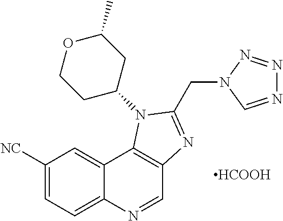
C1([NC])=CC=C2C(=C1)C1=C(C=N2)N=C(CN2C=NN=N2)N1C1CC(C)OCC1.[HCOOH]
